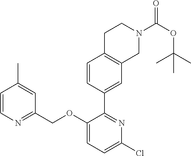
C1=CN=C(COC2=CC=C(Cl)N=C2C2=CC3=C(C=C2)CCN(C(OC(C)(C)C)=O)C3)C=C1C
